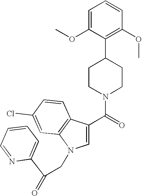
C1=C(C(=O)N2CCC(C3=C(OC)C=CC=C3OC)CC2)C2=C(N1CC(C1=CC=CC=N1)=O)C=C(Cl)C=C2
